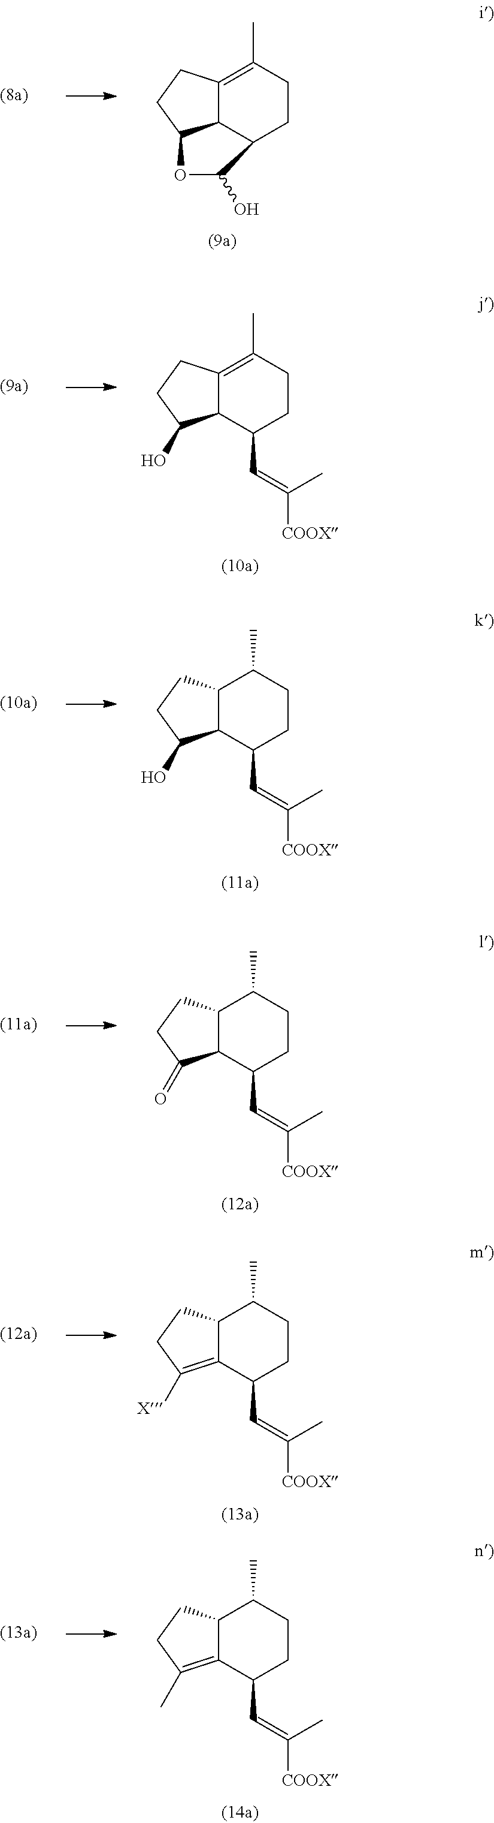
C12C3=C(C)CCC1C(O)OC2CC3.C12C(=C(C)CCC1C=C(C)[COOX])CCC2O.C12C(CCC1O)C(C)CCC2C=C(C)[COOX].C12C(CCC1=O)C(C)CCC2C=C(C)[COOX].C12=C([X])CCC1C(C)CCC2C=C(C)[COOX].C12=C(C)CCC1C(C)CCC2C=C(C)[COOX]
